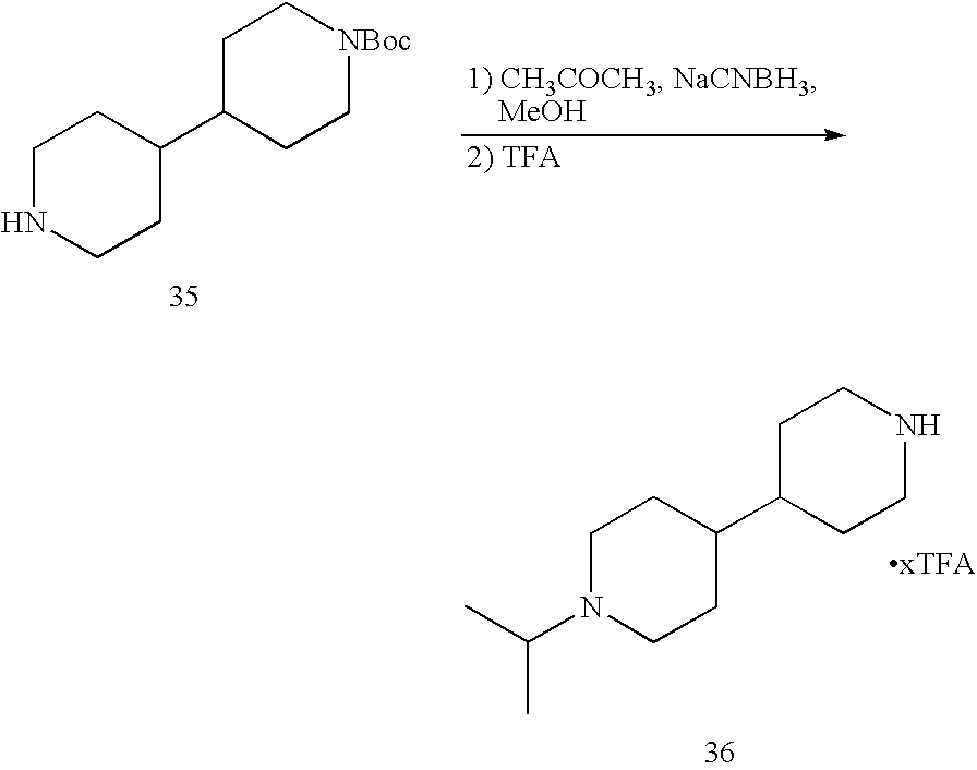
C1NCCC(C2CC[NBoc]CC2)C1.C1N(C(C)C)CCC(C2CCNCC2)C1
